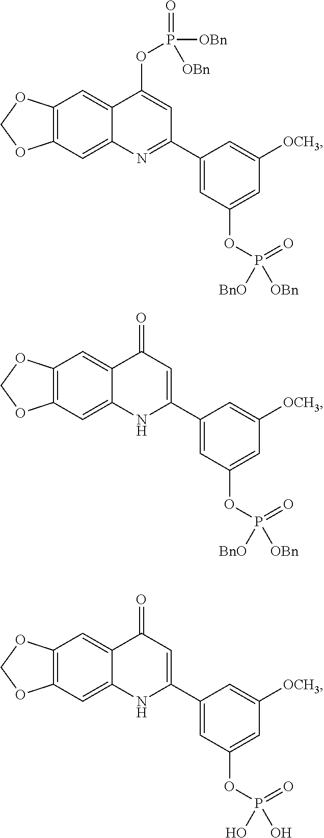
C12=C(C=C3C(=C1)C(OP(=O)([OBn])[OBn])=CC(C1=CC(OP(=O)([BnO])[OBn])=CC([OCH3])=C1)=N3)OCO2.C12=C(C=C3C(=C1)C(=O)C=C(C1=CC(OP(=O)([BnO])[OBn])=CC([OCH3])=C1)N3)OCO2.C12=C(C=C3C(=C1)C(=O)C=C(C1=CC(OP(=O)(O)O)=CC([OCH3])=C1)N3)OCO2
